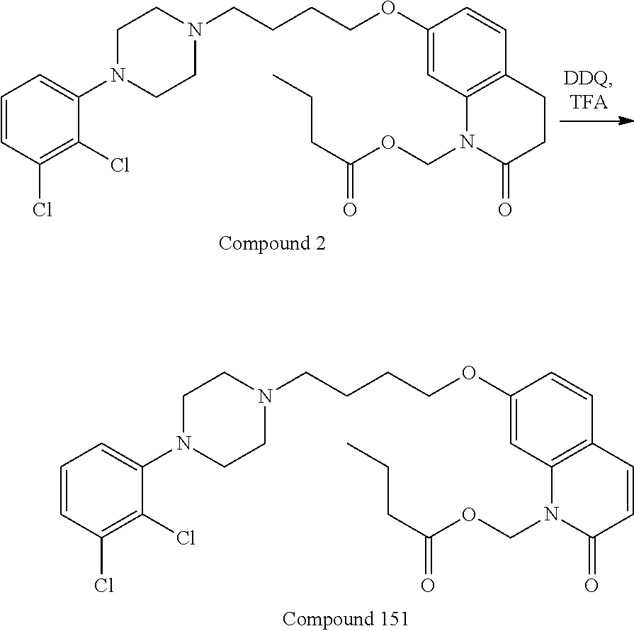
C1=CC(Cl)=C(Cl)C(N2CCN(CCCCOC3=CC4=C(C=C3)CCC(=O)N4COC(=O)CCC)CC2)=C1.C1=CC(Cl)=C(Cl)C(N2CCN(CCCCOC3=CC4=C(C=C3)C=CC(=O)N4COC(=O)CCC)CC2)=C1
